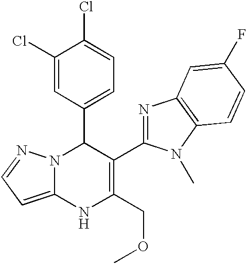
C1(Cl)=CC(C2N3C(=CC=N3)NC(COC)=C2C2=NC3=C(N2C)C=CC(F)=C3)=CC=C1Cl
